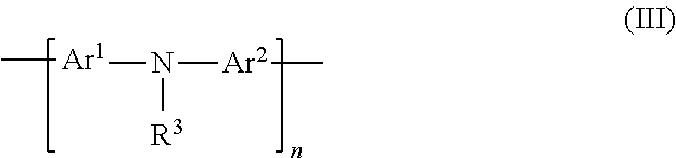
C[Ar1]N([Ar2]C)[R3]
